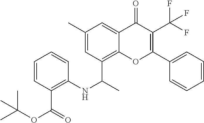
C1(C2=CC=CC=C2)=C(C(F)(F)F)C(=O)C2=CC(C)=CC(C(C)NC3=C(C(OC(C)(C)C)=O)C=CC=C3)=C2O1
